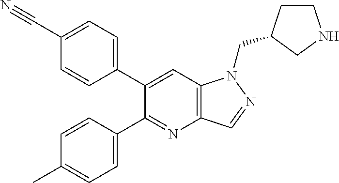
C1(C#N)=CC=C(C2=CC3=C(N=C2C2=CC=C(C)C=C2)C=NN3CC2CCNC2)C=C1
